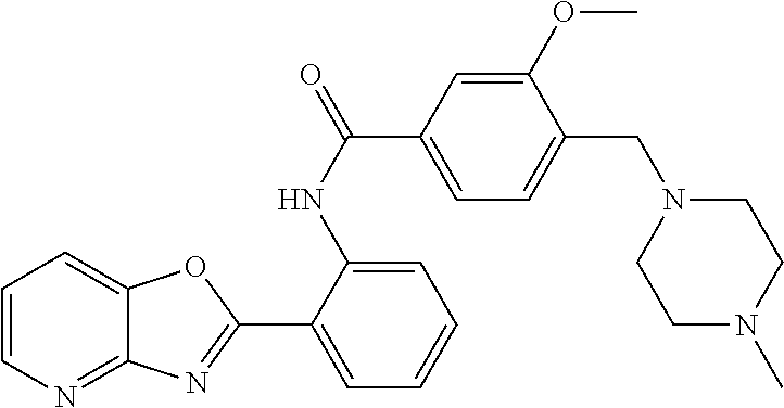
C1(NC(C2=CC=C(CN3CCN(C)CC3)C(OC)=C2)=O)=CC=CC=C1C1=NC2=NC=CC=C2O1
